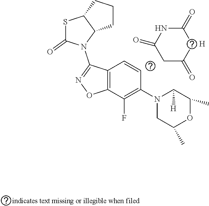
C12=C(C(F)=C(N3CC(C)OC(C)C3[H])C=C1)ON=C2N1C2C(SC1=O)CCC2.C1(=O)NC(=O)CC(=O)C1.[H]
